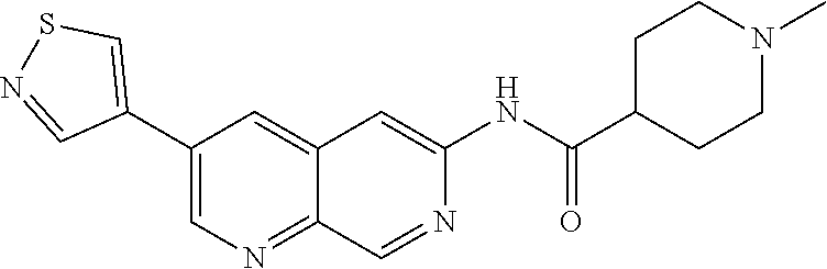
N1=CC(C2=CN=C3C=NC(NC(C4CCN(C)CC4)=O)=CC3=C2)=CS1
